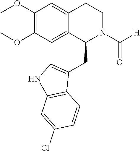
C1(OC)=C(OC)C=C2C(=C1)CCN(C([H])=O)C2CC1=CNC2=C1C=CC(Cl)=C2
